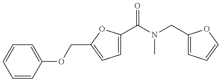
C1=C(C(N(CC2=CC=CO2)C)=O)OC(COC2=CC=CC=C2)=C1
